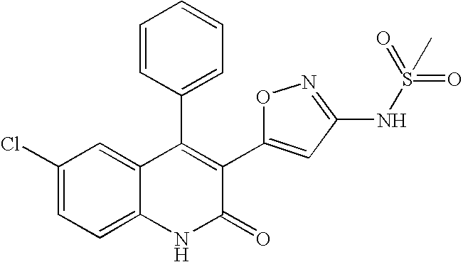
C1(Cl)=CC=C2C(=C1)C(C1=CC=CC=C1)=C(C1=CC(NS(=O)(=O)C)=NO1)C(=O)N2
